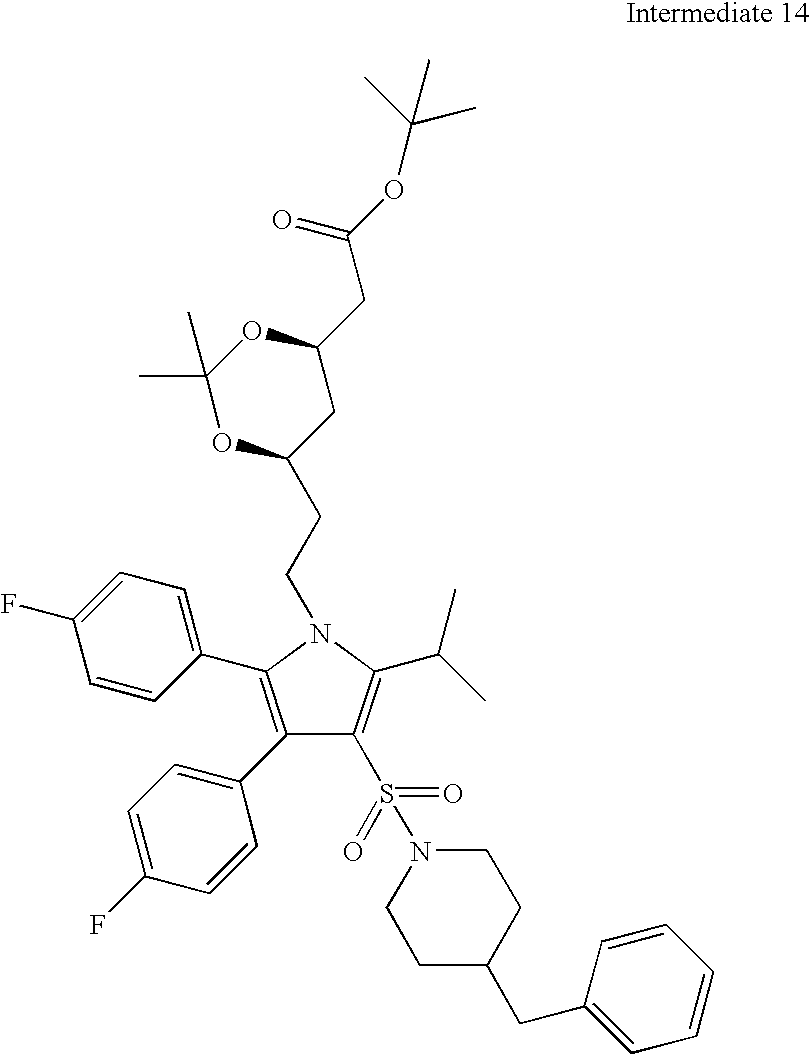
C1(C2=CC=C(F)C=C2)=C(C2=CC=C(F)C=C2)N(CCC2OC(C)(C)OC(CC(OC(C)(C)C)=O)C2)C(C(C)C)=C1S(N1CCC(CC2=CC=CC=C2)CC1)(=O)=O
